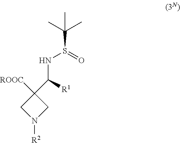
C(S(=O)NC(C1([ROOC])CN([R2])C1)[R1])(C)(C)C
